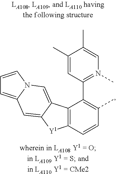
[Y1]1C2=CC3=CC=CN3C=C2C2=C1C=CC(C)=C2C1=N(C)C=C(C)C(C)=C1
